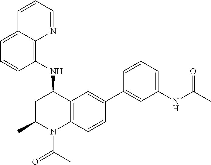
N(C1CC(C)N(C(C)=O)C2=C1C=C(C1=CC(NC(C)=O)=CC=C1)C=C2)C1=C2C(=CC=C1)C=CC=N2
